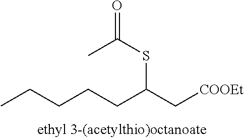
CCCCCC(C[COOEt])SC(=O)C
